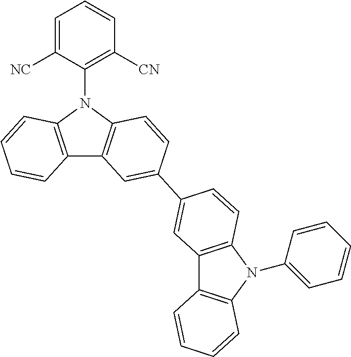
C12=C(N(C3=C([CN])C=CC=C3[NC])C3=C1C=C(C1=CC4=C(N(C5=CC=CC=C5)C5=C4C=CC=C5)C=C1)C=C3)C=CC=C2
